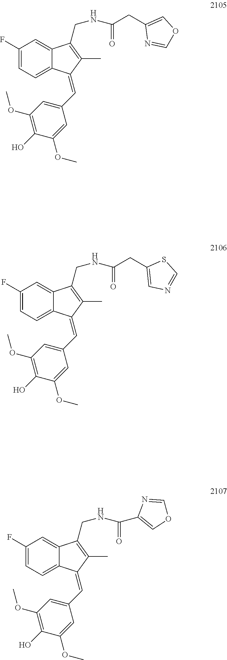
C1(F)=CC=C2C(=C1)C(CNC(=O)CC1=CN=CS1)=C(C)C2=CC1=CC(OC)=C(O)C(OC)=C1.C1(F)=CC=C2C(=C1)C(CNC(=O)C1=COC=N1)=C(C)C2=CC1=CC(OC)=C(O)C(OC)=C1.C1(F)=CC=C2C(=C1)C(CNC(=O)CC1=COC=N1)=C(C)C2=CC1=CC(OC)=C(O)C(OC)=C1
